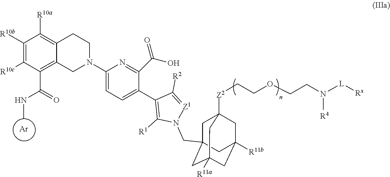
[Ar].C1([R10b])=C([R10c])C(C(NC)=O)=C2C(=C1[R10a])CCN(C1=CC=C(C3=C([R1])N(CC45CC6([Z2]CCOCCN([R4])[L][Rx])CC([R11b])(CC([R11a])(C4)C6)C5)[Z1]=C3[R2])C(C(=O)O)=N1)C2
